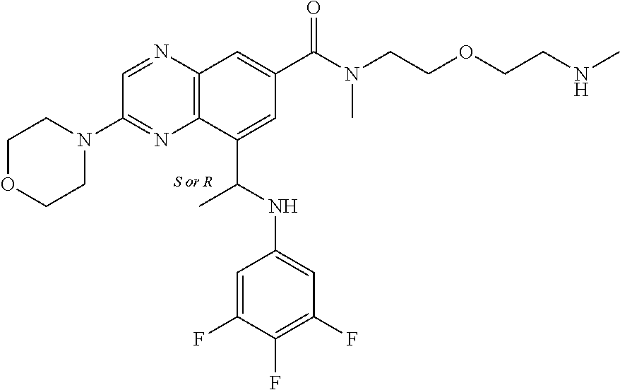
[S or R].C1(C(NC2=CC(F)=C(F)C(F)=C2)C)=CC(C(N(CCOCCNC)C)=O)=CC2=C1N=C(N1CCOCC1)C=N2
